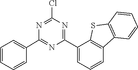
C1=CC2=C(C=C1)C1=C(C(C3=NC(Cl)=NC(C4=CC=CC=C4)=N3)=CC=C1)S2
